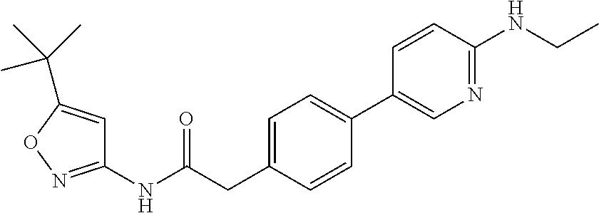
C1(C2=CN=C(NCC)C=C2)=CC=C(CC(NC2=NOC(C(C)(C)C)=C2)=O)C=C1
